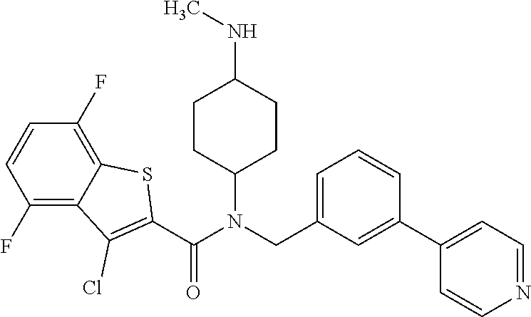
C1(F)=C2C(=C(F)C=C1)SC(C(N(CC1=CC=CC(C3=CC=NC=C3)=C1)C1CCC(NC)CC1)=O)=C2Cl
